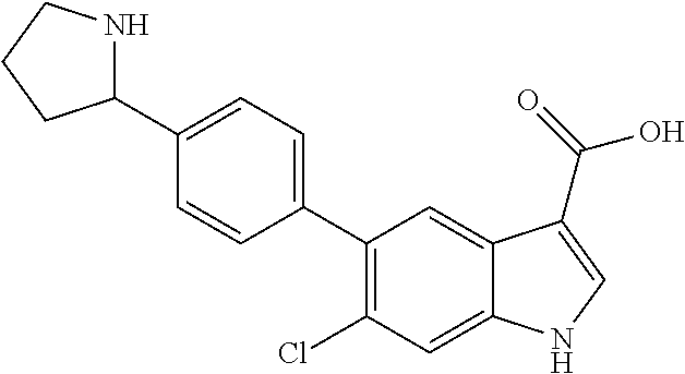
C1(C2=C(Cl)C=C3C(=C2)C(C(=O)O)=CN3)=CC=C(C2NCCC2)C=C1
